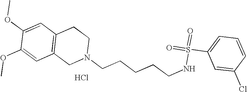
C1=C(OC)C(OC)=CC2=C1CCN(CCCCCNS(=O)(=O)C1=CC=CC(Cl)=C1)C2.Cl
